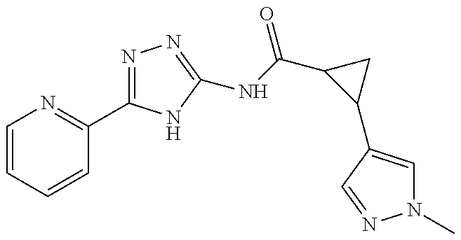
N1=C(C2=NC=CC=C2)NC(NC(C2C(C3=CN(C)N=C3)C2)=O)=N1
